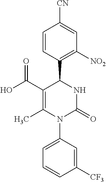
C1=CC(C2C(C(=O)O)=C(C)N(C3=CC=CC([CF3])=C3)C(=O)N2)=C([NO2])C=C1[CN]
